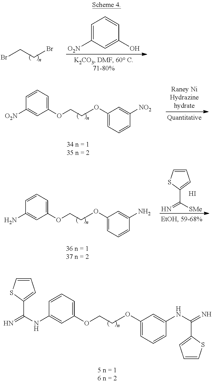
BrCCBr.C1=C([O2N])C=C(O)C=C1.C1=CC([O2N])=CC(OCCOC2=CC=CC([NO2])=C2)=C1.C1=CC(N)=CC(OCCOC2=CC=CC(N)=C2)=C1.C1=CSC(C(=N)[SMe])=C1.I.C1=CSC(C(=N)NC2=CC(OCCOC3=CC=CC(NC(=N)C4=CC=CS4)=C3)=CC=C2)=C1
